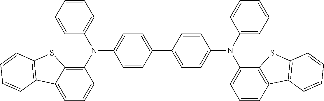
C1=C(N(C2=C3C(=CC=C2)C2=C(S3)C=CC=C2)C2=CC=CC=C2)C=CC(C2=CC=C(N(C3=CC=CC=C3)C3=CC=CC4=C3SC3=C4C=CC=C3)C=C2)=C1
